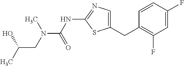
C1=C(CC2=C(F)C=C(F)C=C2)SC(NC(N(C)CC(C)O)=O)=N1
